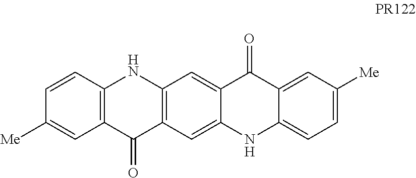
C1=CC2=C(C=C1[Me])C(=O)C1=C(N2)C=C2C(=C1)NC1=CC=C([Me])C=C1C2=O
